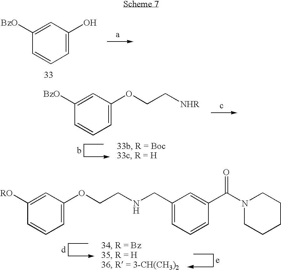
C1([BzO])=CC(O)=CC=C1.C1([BzO])=CC(OCC[NHR])=CC=C1.C1([RO])=CC(OCCNCC2=CC=CC(C(N3CCCCC3)=O)=C2)=CC=C1
